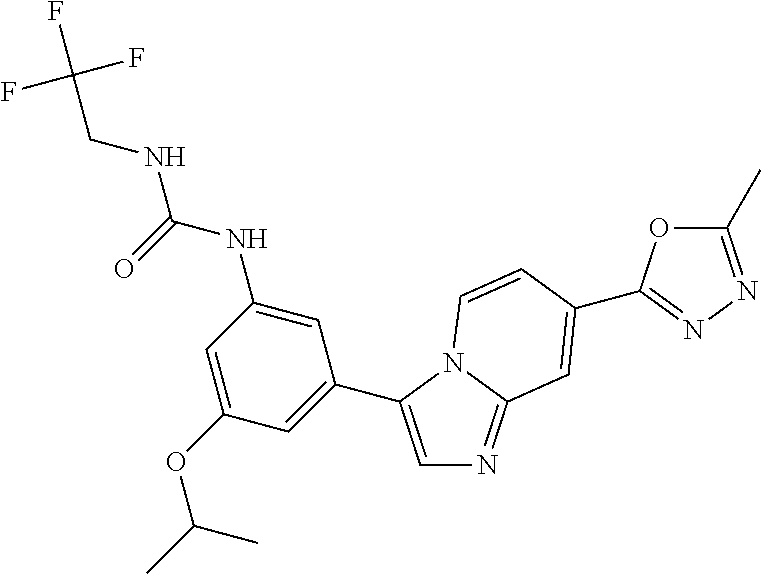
C1=C(C2=CC(OC(C)C)=CC(NC(NCC(F)(F)F)=O)=C2)N2C(=N1)C=C(C1=NN=C(C)O1)C=C2
